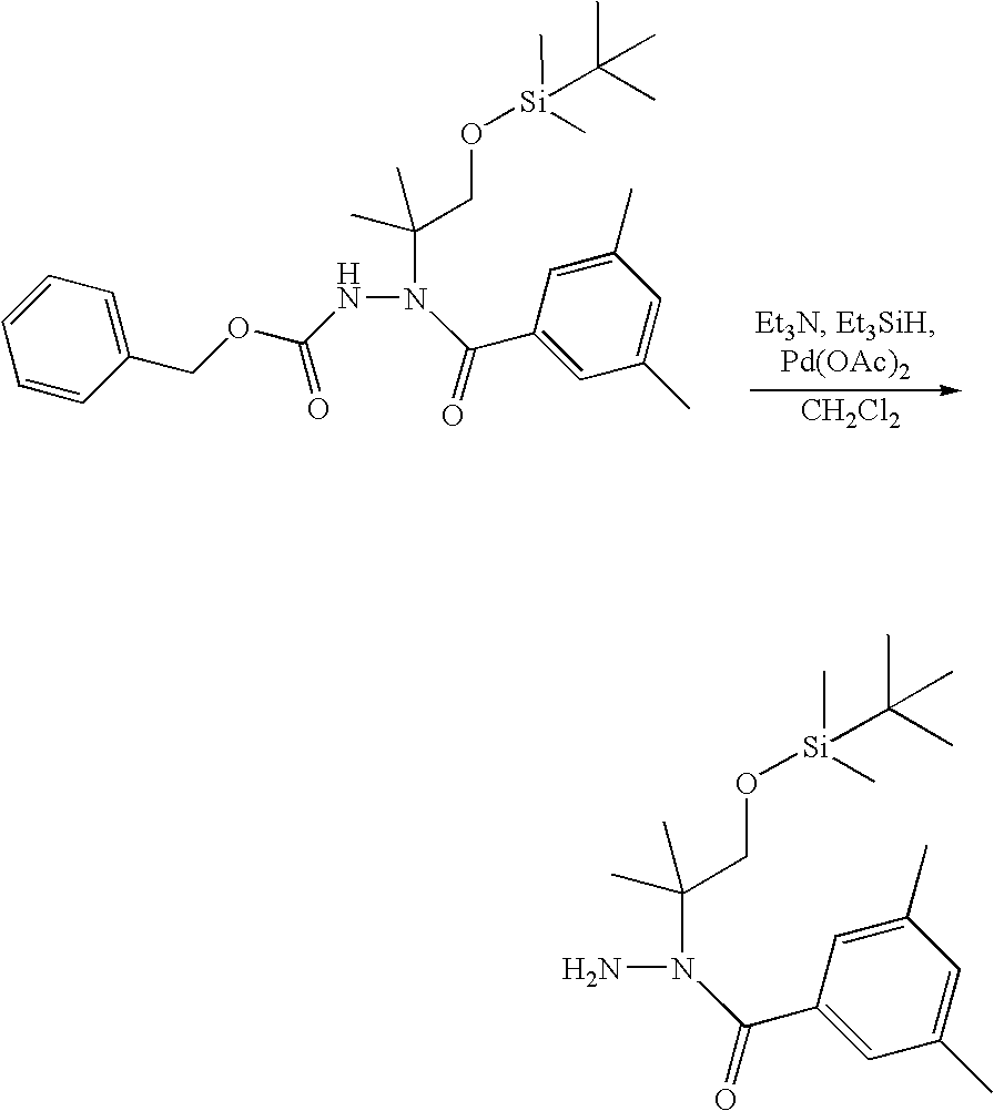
C1(COC(NN(C(CO[Si](C)(C)C(C)(C)C)(C)C)C(C2=CC(C)=CC(C)=C2)=O)=O)=CC=CC=C1.[CH2Cl2].NN(C(CO[Si](C)(C)C(C)(C)C)(C)C)C(C1=CC(C)=CC(C)=C1)=O
